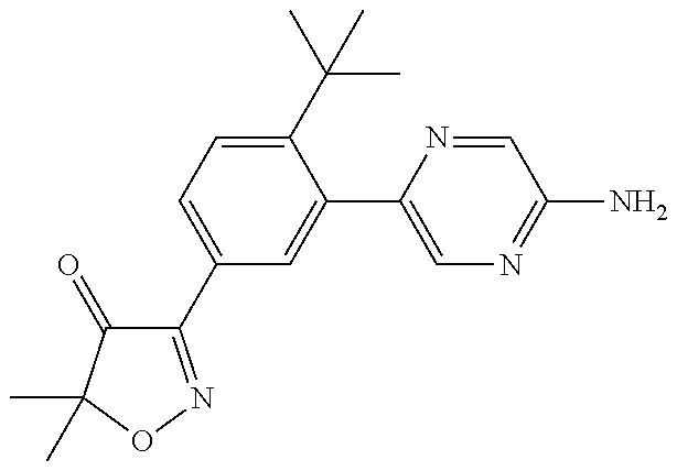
C1(C2=CC=C(C(C)(C)C)C(C3=CN=C(N)C=N3)=C2)=NOC(C)(C)C1=O
